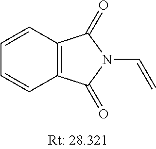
C1=CC2=C(C=C1)C(=O)N(C=C)C2=O
